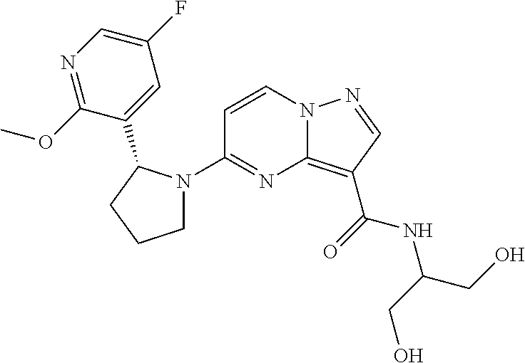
C1(N2CCCC2C2=CC(F)=CN=C2OC)=NC2=C(C(=O)NC(CO)CO)C=NN2C=C1
